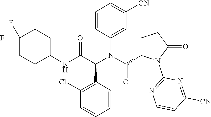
C1(Cl)=C(C(C(NC2CCC(F)(F)CC2)=O)N(C(=O)C2CCC(=O)N2C2=NC=CC([CN])=N2)C2=CC([CN])=CC=C2)C=CC=C1
